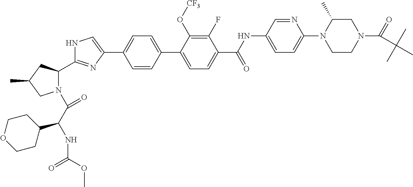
N1(C(C(NC(OC)=O)C2CCOCC2)=O)C(C2=NC(C3=CC=C(C4=CC=C(C(NC5=CC=C(N6CCN(C(=O)C(C)(C)C)CC6C)N=C5)=O)C(F)=C4O[CF3])C=C3)=CN2)CC(C)C1
